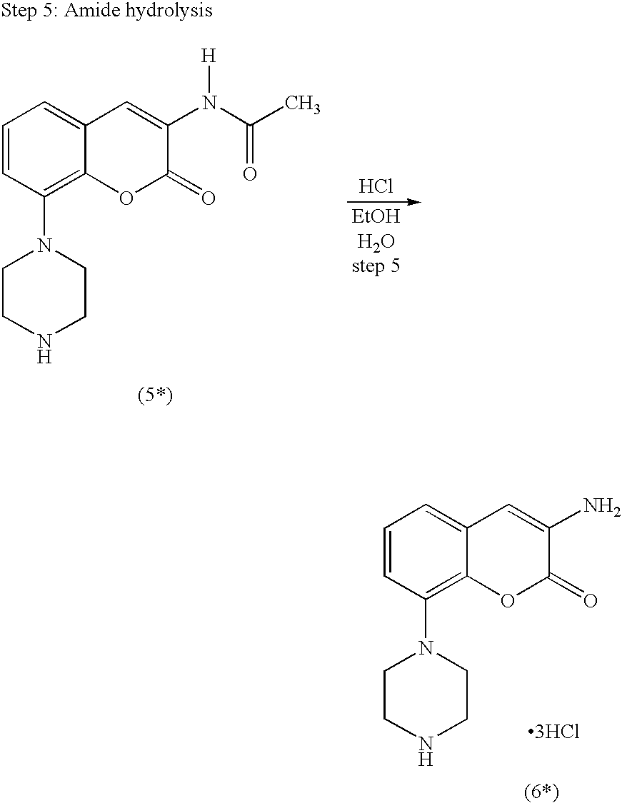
[EtOHH2Ostep 5].C1=CC(N2CCNCC2)=C2C(=C1)C=C(N(C(C)=O)[H])C(=O)O2.Cl.C1=CC(N2CCNCC2)=C2C(=C1)C=C(N)C(=O)O2.[3HCl]
